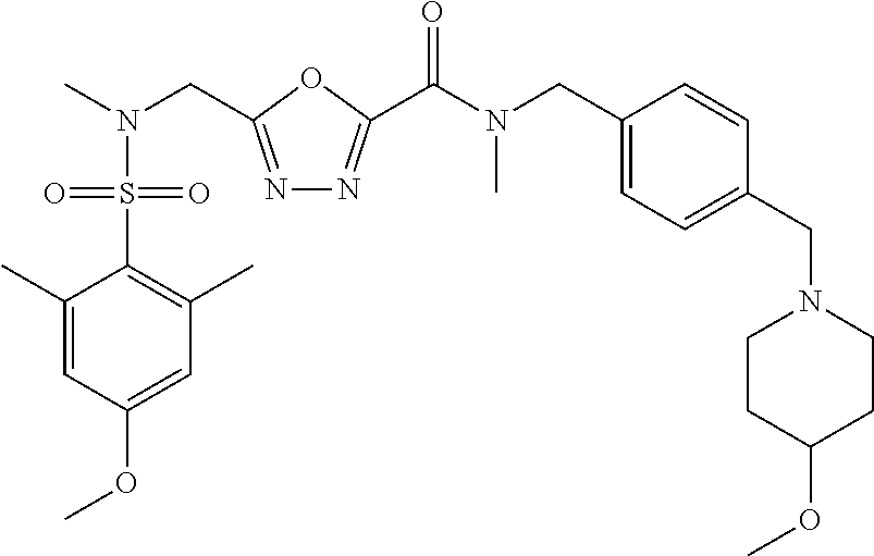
C1(C)=CC(OC)=CC(C)=C1S(N(C)CC1=NN=C(C(N(C)CC2=CC=C(CN3CCC(OC)CC3)C=C2)=O)O1)(=O)=O
